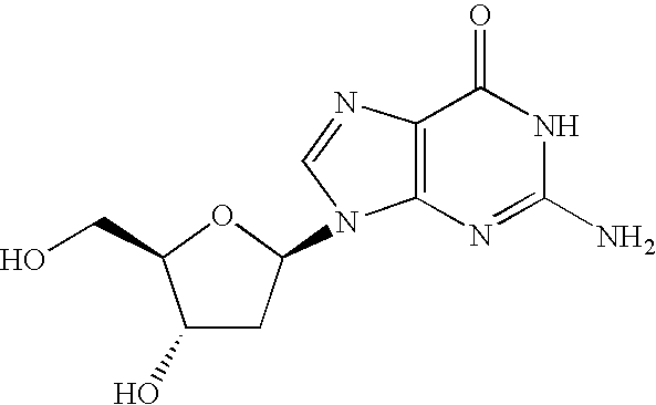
C1(O)CC(N2C3=C(N=C2)C(=O)NC(N)=N3)OC1CO
